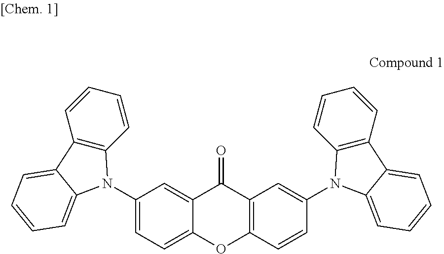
C1(N2C3=C(C=CC=C3)C3=CC=CC=C32)=CC=C2C(=C1)C(=O)C1=C(O2)C=CC(N2C3=C(C=CC=C3)C3=CC=CC=C32)=C1
